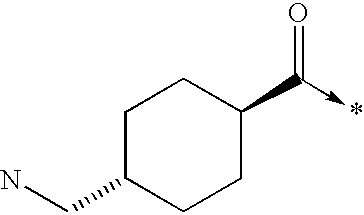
C1C(CN)CCC(C(->*)=O)C1
